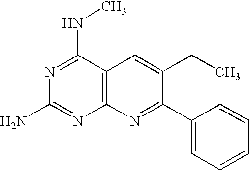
N1=C(NC)C2=C(N=C1N)N=C(C1=CC=CC=C1)C(CC)=C2
